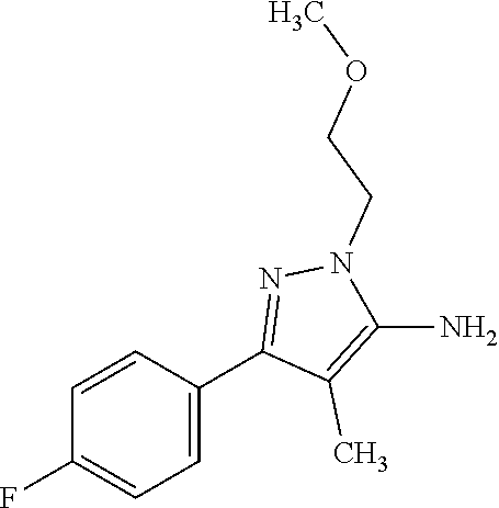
C1=CC(C2=NN(CCOC)C(N)=C2C)=CC=C1F
